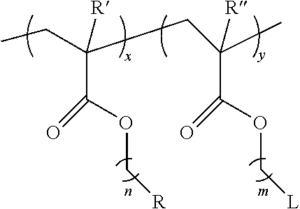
C(C(=O)OC[R])(CC)([R])CC(C(=O)OC[L])(C)[R]
